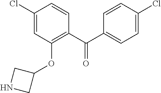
C1(C(C2=C(OC3CNC3)C=C(Cl)C=C2)=O)=CC=C(Cl)C=C1
